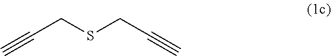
C(CSCC#C)#C
